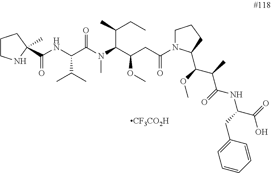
C(NC(C(N(C(C(CC(=O)N1CCCC1C(C(C(NC(CC1=CC=CC=C1)C(O)=O)=O)C)OC)OC)C(C)CC)C)=O)C(C)C)(=O)C1(C)NCCC1.[CF3CO2H]
